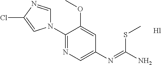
C1(N2C=NC(Cl)=C2)=NC=C(N=C(N)SC)C=C1OC
